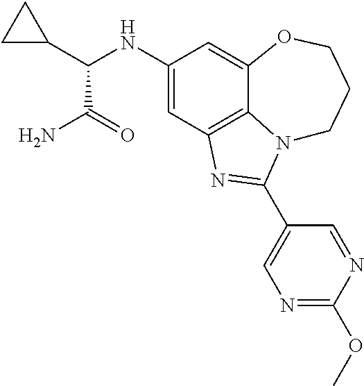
C1(NC(C2CC2)C(N)=O)=CC2=C3C(=C1)OCCCN3C(C1=CN=C(OC)N=C1)=N2
